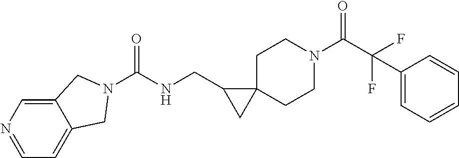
N1=CC=C2C(=C1)CN(C(NCC1CC13CCN(C(C(F)(F)C1=CC=CC=C1)=O)CC3)=O)C2
